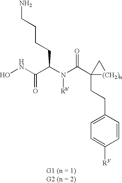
C1(CCC2(C(N(C(C(NO)=O)CCCCN)[Rb])=O)[(CH2)n]C2)=CC=C([R3])C=C1
